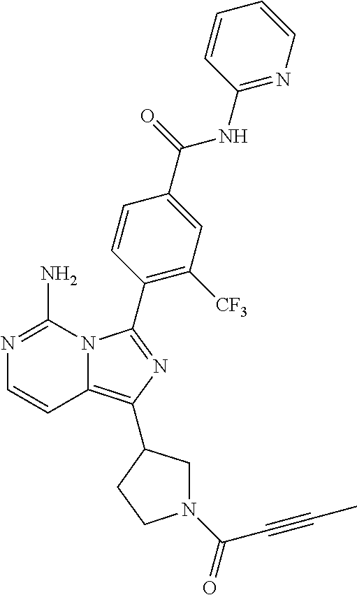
C1=CC2=C(C3CN(C(C#CC)=O)CC3)N=C(C3=C([CF3])C=C(C(NC4=NC=CC=C4)=O)C=C3)N2C(N)=N1
